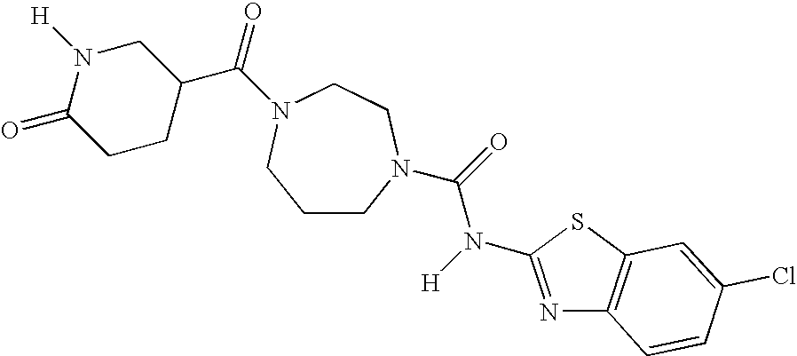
C(C1CN([H])C(=O)CC1)(=O)N1CCN(C(=O)N([H])C2=NC3=C(S2)C=C(Cl)C=C3)CCC1
